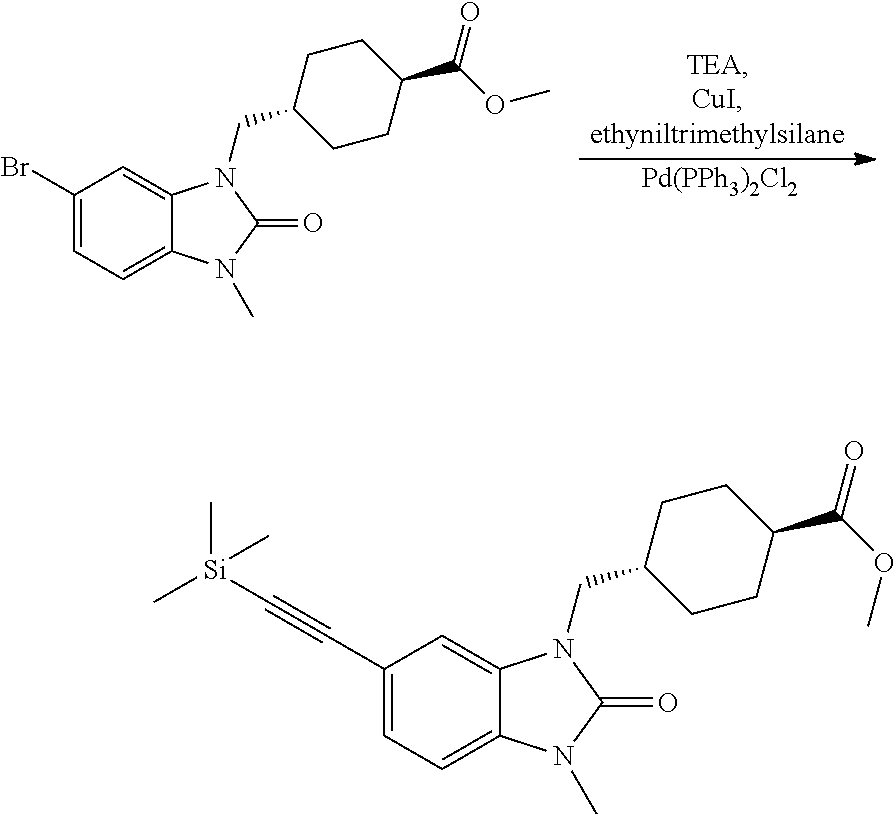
C1(Br)=CC=C2C(=C1)N(CC1CCC(C(OC)=O)CC1)C(=O)N2C.[Pd(PPh3)2Cl2].C1(C#C[Si](C)(C)C)=CC=C2C(=C1)N(CC1CCC(C(OC)=O)CC1)C(=O)N2C
